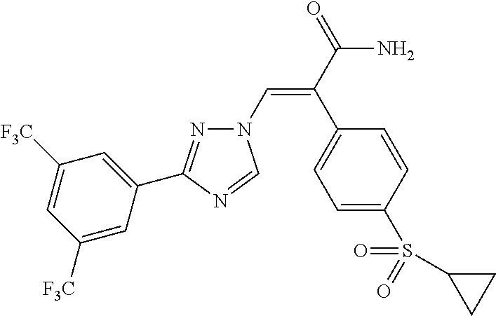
N1(C=C(C(=O)N)C2=CC=C(S(=O)(=O)C3CC3)C=C2)N=C(C2=CC([F3C])=CC([F3C])=C2)N=C1
